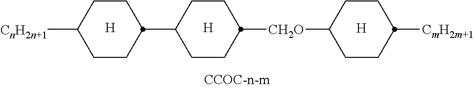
[H].[H].C1CC([CH2O]C2CCC([CmH2m+1])CC2)CCC1C1CCC([CnH2n+1])CC1.[H]
